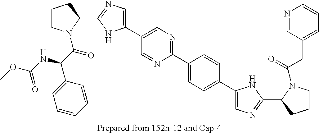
C1CN(C(C(NC(=O)OC)C2=CC=CC=C2)=O)C(C2=NC=C(C3=CN=C(C4=CC=C(C5=CN=C(C6CCCN6C(CC6=CC=CN=C6)=O)N5)C=C4)N=C3)N2)C1
